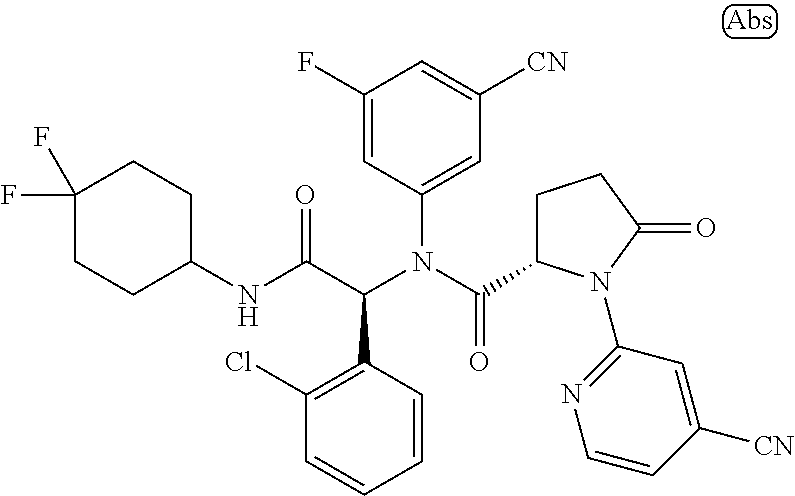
C1(N(C(C2CCC(=O)N2C2=NC=CC([CN])=C2)=O)C(C(NC2CCC(F)(F)CC2)=O)C2=C(Cl)C=CC=C2)=CC([CN])=CC(F)=C1
